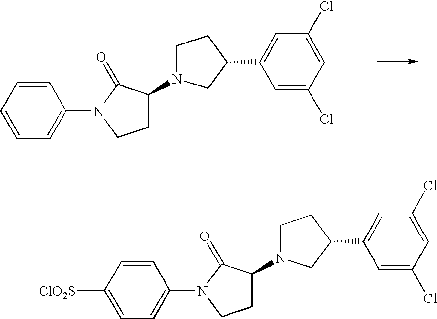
C1=CC=CC=C1N1CCC(N2CCC(C3=CC(Cl)=CC(Cl)=C3)C2)C1=O.C1=CC([ClO2S])=CC=C1N1CCC(N2CCC(C3=CC(Cl)=CC(Cl)=C3)C2)C1=O
